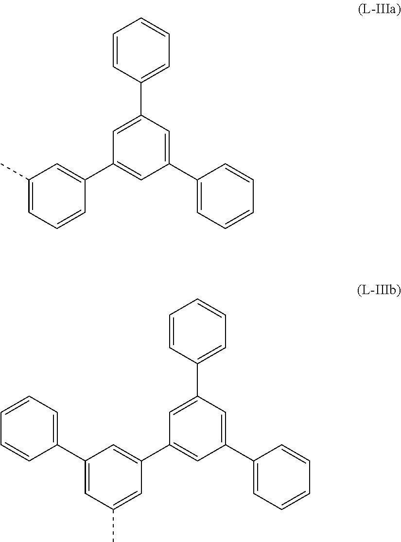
C1=CC(C2=CC(C3=CC(C)=CC=C3)=CC(C3=CC=CC=C3)=C2)=CC=C1.C1=CC(C2=CC(C3=CC(C4=CC=CC=C4)=CC(C)=C3)=CC(C3=CC=CC=C3)=C2)=CC=C1
